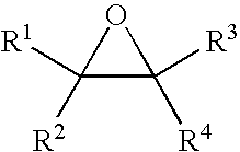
C1([R2])([R1])C([R3])([R4])O1
